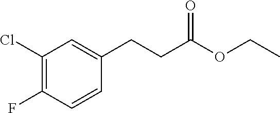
C1(Cl)=C(F)C=CC(CCC(OCC)=O)=C1
